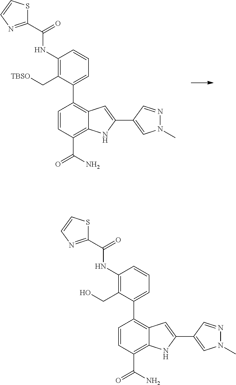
C1=CC=C(C2=C3C(=C(C(=O)N)C=C2)NC(C2=CN(C)N=C2)=C3)C(C[TBSO])=C1NC(C1=NC=CS1)=O.C1=CC=C(C2=C3C(=C(C(=O)N)C=C2)NC(C2=CN(C)N=C2)=C3)C(CO)=C1NC(C1=NC=CS1)=O
